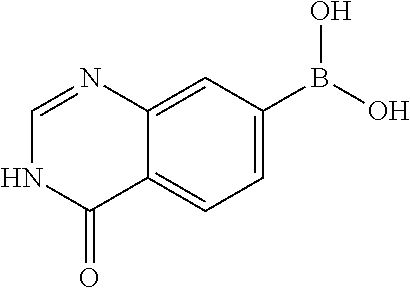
C1=NC2=CC(B(O)O)=CC=C2C(=O)N1
